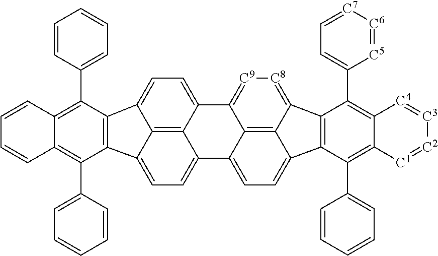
C12=C3C4=CC=C1C1=C(C2=CC=C3C2=CC=C3C5=C2C4=[C9][C8]=C5C2=C3C(C3=CC=CC=C3)=C3C(=C2C2=CC=[C7][C6]=[C5]2)[C4]=[C3][C2]=[C1]3)C(C2=CC=CC=C2)=C2C(=C1C1=CC=CC=C1)C=CC=C2
